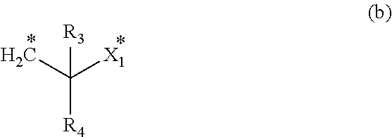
CC([R4])([X1])[R3]
